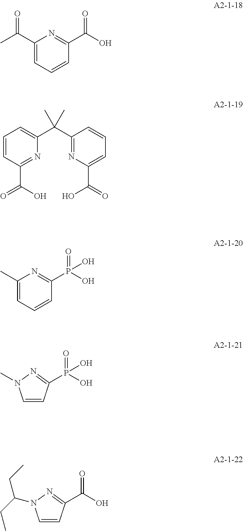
C1(C(C)=O)=CC=CC(C(O)=O)=N1.C1=CC(C(O)=O)=NC(C(C2=NC(C(=O)O)=CC=C2)(C)C)=C1.C1(C)=CC=CC(P(O)(=O)O)=N1.C1=CC(P(O)(=O)O)=NN1C.C1=CC(C(O)=O)=NN1C(CC)CC
